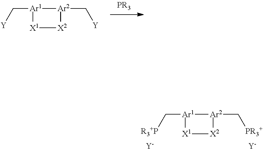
C([Ar1]1[X1][X2][Ar2]1C[Y])[Y].C([Ar1]1[X1][X2][Ar2]1C[PR3+])[R3+P].[Y].[Y]
